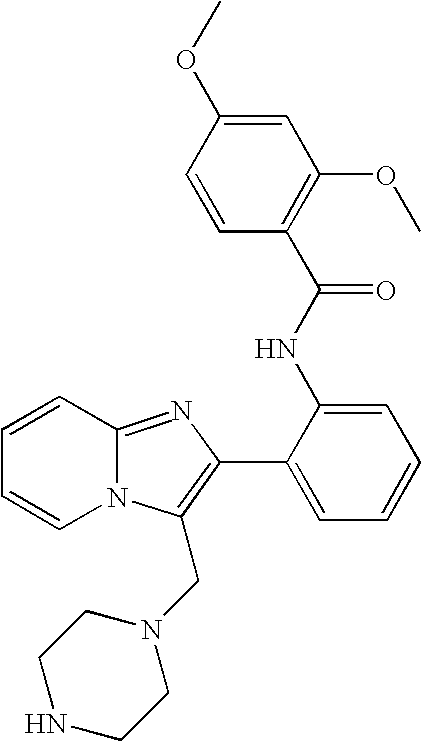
N12C(=NC(C3=CC=CC=C3NC(C3=C(OC)C=C(OC)C=C3)=O)=C1CN1CCNCC1)C=CC=C2
